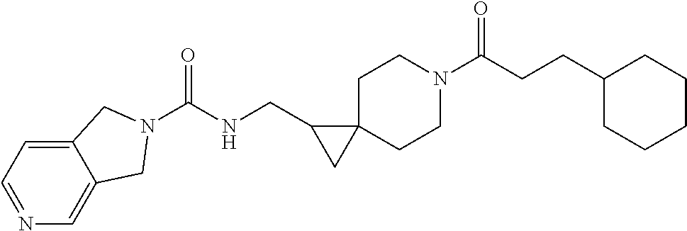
C1C2(CCN(C(CCC3CCCCC3)=O)C1)C(CNC(=O)N1CC3=CN=CC=C3C1)C2
